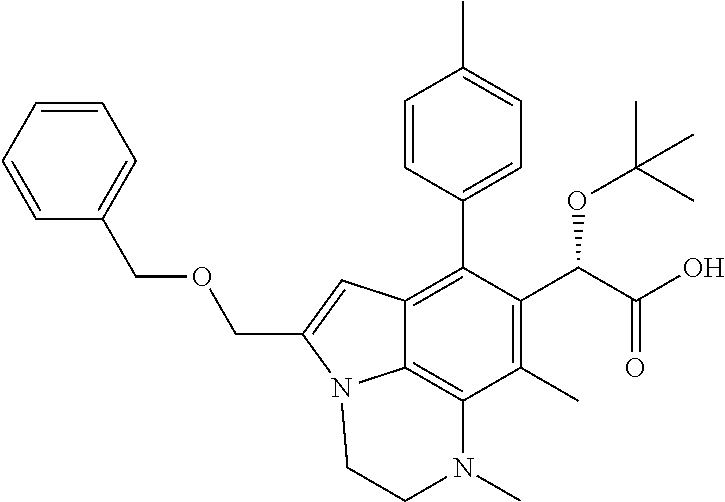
C1(C)=C(C(C(O)=O)OC(C)(C)C)C(C2=CC=C(C)C=C2)=C2C3=C1N(C)CCN3C(COCC1=CC=CC=C1)=C2
